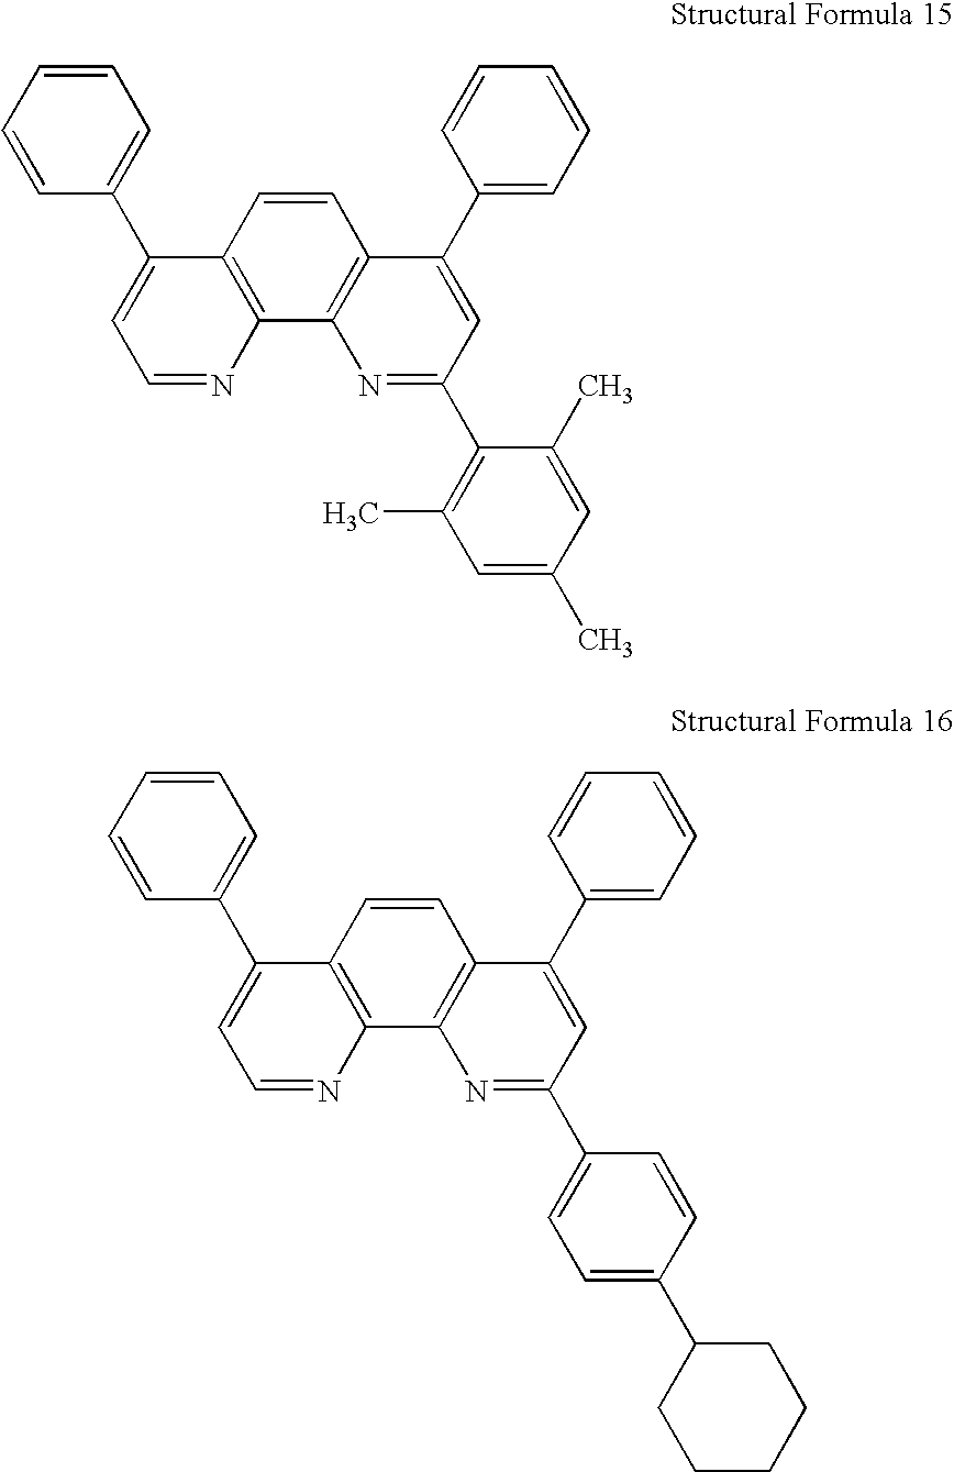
C1=CC=CC(C2=CC=NC3=C2C=CC2=C3N=C(C3=C(C)C=C(C)C=C3C)C=C2C2=CC=CC=C2)=C1.C1=CC=CC(C2=CC=NC3=C2C=CC2=C3N=C(C3=CC=C(C4CCCCC4)C=C3)C=C2C2=CC=CC=C2)=C1
